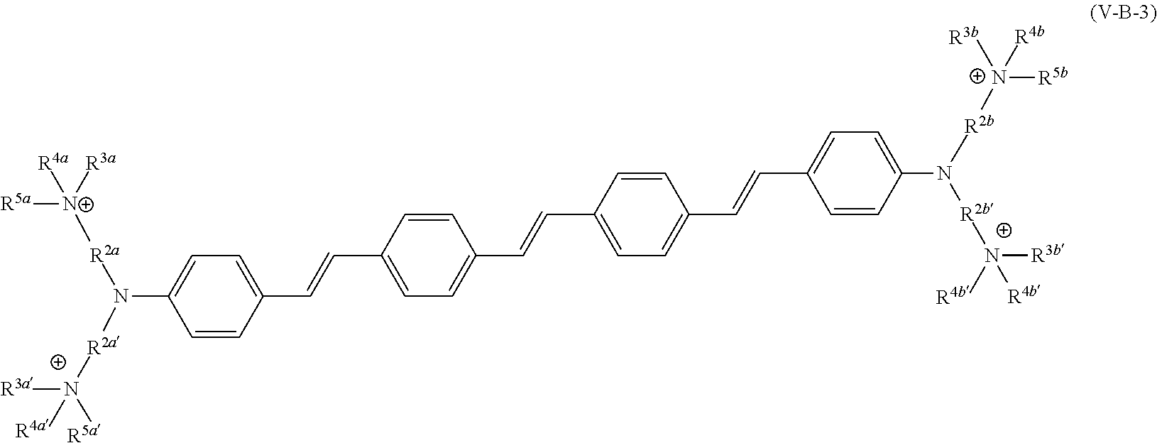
C1=CC(C=CC2=CC=C(C=CC3=CC=C(C=CC4=CC=C(N([R2b][N+]([R5b])([R3b])[R4b])[R2b]N([R4b])([R3b])[R4b])C=C4)C=C3)C=C2)=CC=C1N([R2a][N+]([R5a])([R3a])[R4a])[R2a][N+]([R5a])([R3a])[R4a]
